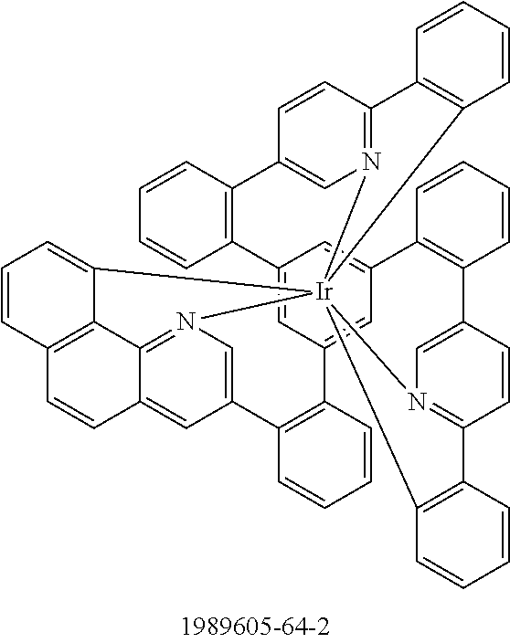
C12=CN3=C4C(=C1)C=CC1=C4C(=CC=C1)[Ir]3145N3=C(C=CC(=C3)C3=C(C6=CC(=CC(=C6)C6=C(C=CC=C6)C6=CN1=C(C=C6)C1=C4C=CC=C1)C1=C2C=CC=C1)C=CC=C3)C1=C5C=CC=C1
